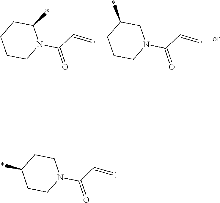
*C1CCN(C(C=C)=O)CC1.C1CCCN(C(C=C)=O)C1*.C1(*)CCCN(C(C=C)=O)C1
